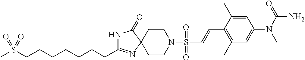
C(CC1=NC2(CCN(S(=O)(=O)C=CC3=C(C)C=C(N(C(N)=O)C)C=C3C)CC2)C(=O)N1)CCCCCS(=O)(C)=O
